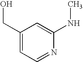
C1(CO)=CC=NC(NC)=C1
